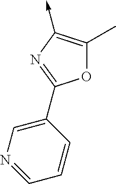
O1C(C)=C(->C)N=C1C1=CN=CC=C1
